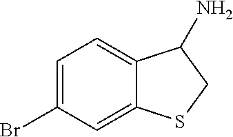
C1=C(Br)C=C2C(=C1)C(N)CS2
